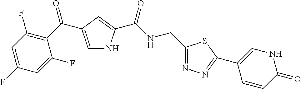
C1=C(C(=O)C2=C(F)C=C(F)C=C2F)C=C(C(NCC2=NN=C(C3=CNC(=O)C=C3)S2)=O)N1
